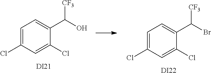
C1=C(Cl)C=C(Cl)C(C(Br)[CF3])=C1.C1=C(Cl)C=C(Cl)C(C(O)[CF3])=C1.[DI21].[DI22]
